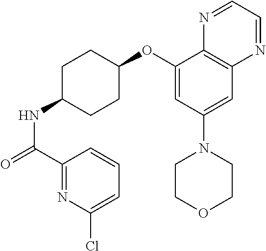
C1(C(=O)NC2CCC(OC3=CC(N4CCOCC4)=CC4=C3N=CC=N4)CC2)=NC(Cl)=CC=C1
